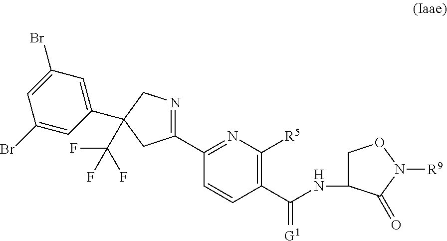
C(NC1CON([R9])C1=O)(C1=C([R5])N=C(C2=NCC(C3=CC(Br)=CC(Br)=C3)(C(F)(F)F)C2)C=C1)=[G1]
